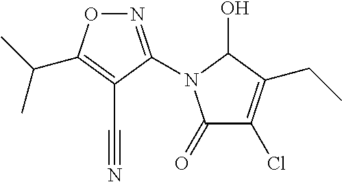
N1=C(N2C(=O)C(Cl)=C(CC)C2O)C(C#N)=C(C(C)C)O1
